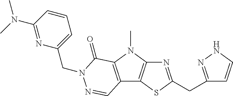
N1=C(CC2=NNC=C2)SC2=C1N(C)C1=C2C=NN(CC2=CC=CC(N(C)C)=N2)C1=O
